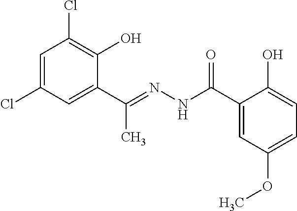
C1=C(Cl)C=C(C(=NNC(C2=CC(OC)=CC=C2O)=O)C)C(O)=C1Cl
